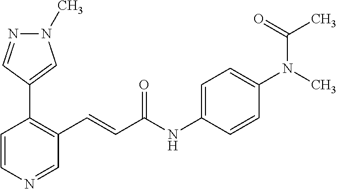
N1(C)N=CC(C2=C(C=CC(NC3=CC=C(N(C)C(C)=O)C=C3)=O)C=NC=C2)=C1
